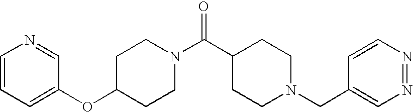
C1(OC2=CC=CN=C2)CCN(C(C2CCN(CC3=CN=NC=C3)CC2)=O)CC1
